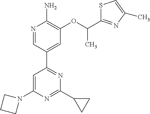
N1=CC(C2=NC(C3CC3)=NC(N3CCC3)=C2)=CC(OC(C)C2=NC(C)=CS2)=C1N
